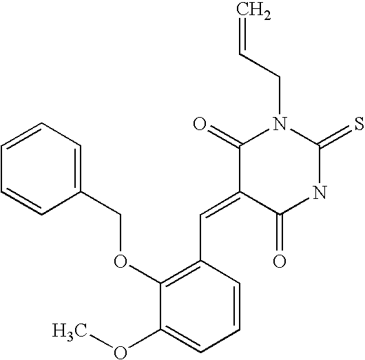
C1=CC(COC2=C(C=C3C(=O)NC(=S)N(CC=C)C3=O)C=CC=C2OC)=CC=C1
